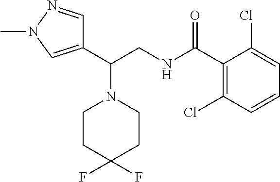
C1CC(F)(F)CCN1C(C1=CN(C)N=C1)CNC(C1=C(Cl)C=CC=C1Cl)=O
